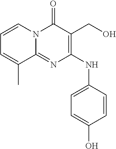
C1=CN2C(=NC(NC3=CC=C(O)C=C3)=C(CO)C2=O)C(C)=C1
